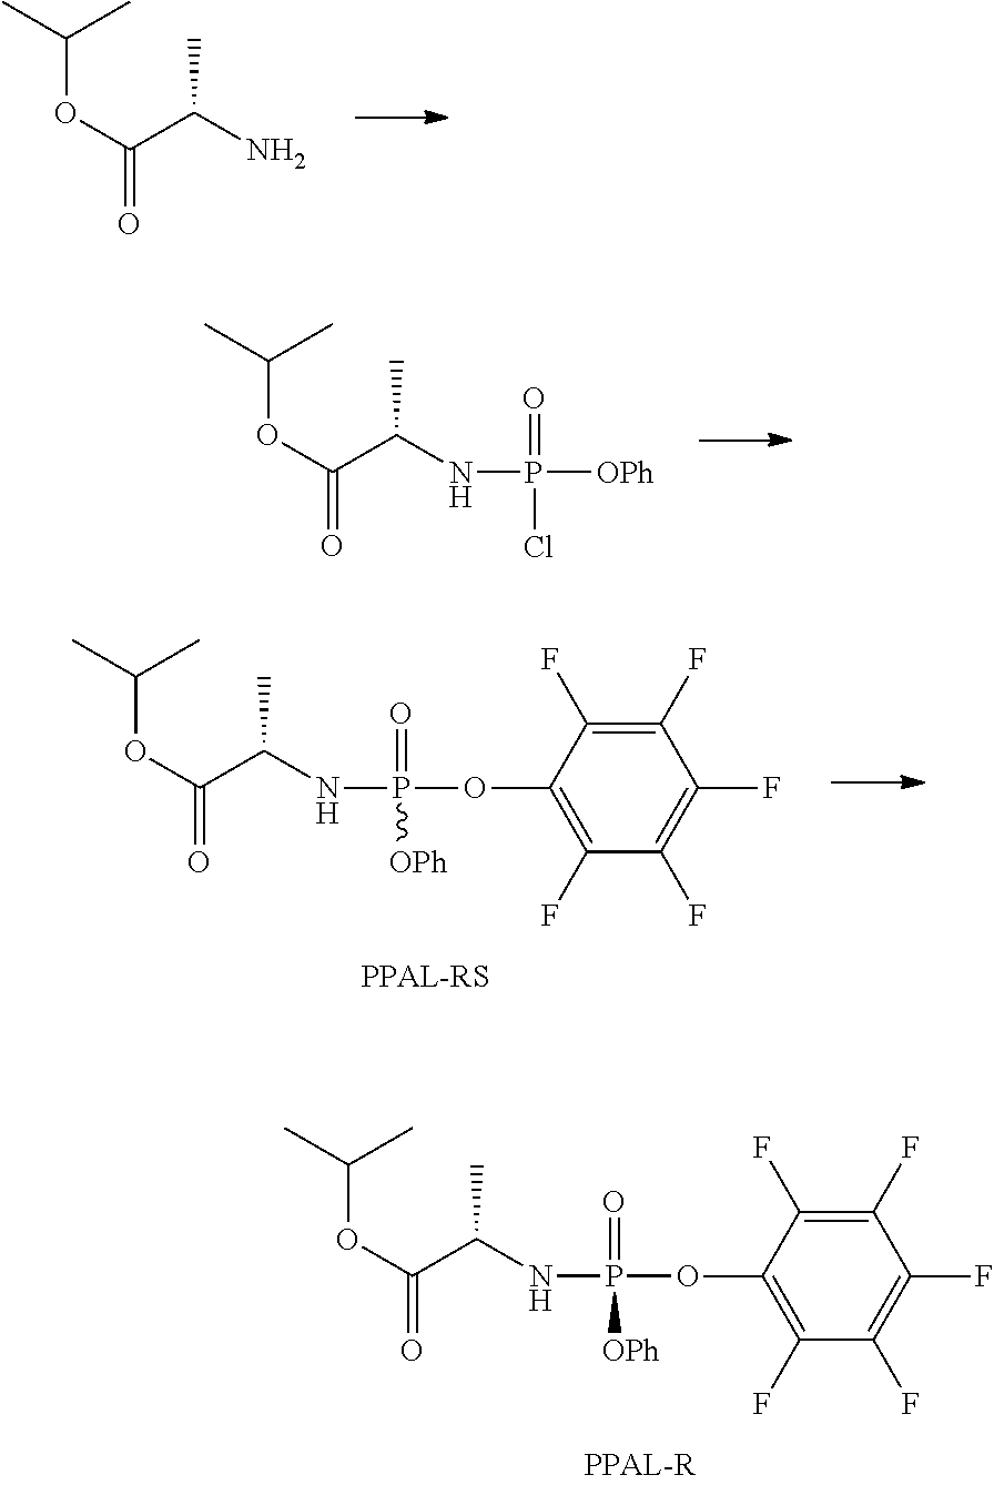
C1(F)=C(F)C(OP(NC(C)C(=O)OC(C)C)(=O)[OPh])=C(F)C(F)=C1F.C1(F)=C(F)C(OP(NC(C)C(=O)OC(C)C)(=O)[OPh])=C(F)C(F)=C1F.[OPh]P(NC(C)C(=O)OC(C)C)(=O)Cl.NC(C)C(=O)OC(C)C
